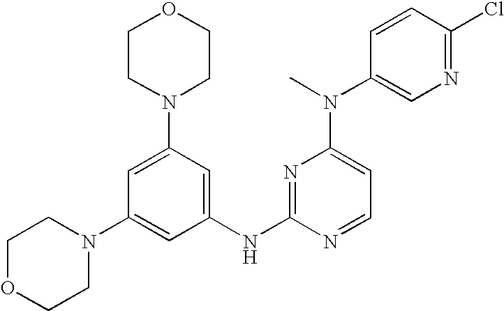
N1=C(NC2=CC(N3CCOCC3)=CC(N3CCOCC3)=C2)N=CC=C1N(C)C1=CN=C(Cl)C=C1
